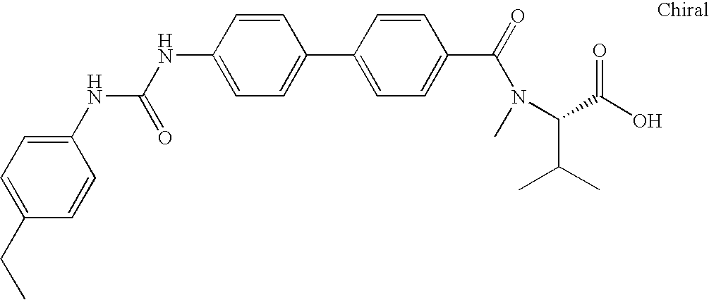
C1=C(NC(=O)NC2=CC=C(CC)C=C2)C=CC(C2=CC=C(C(=O)N(C(C(C)C)C(O)=O)C)C=C2)=C1
